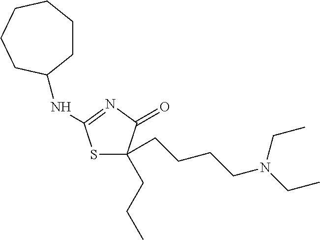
S1C(CCCCN(CC)CC)(CCC)C(=O)N=C1NC1CCCCCC1
